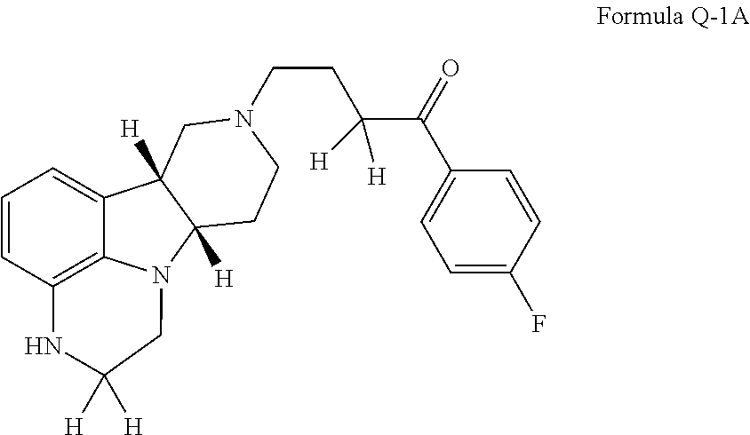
C1=CC2=C3C(=C1)C1([H])C([H])(CCN(CCC([H])(C(C4=CC=C(F)C=C4)=O)[H])C1)N3CC([H])([H])N2
